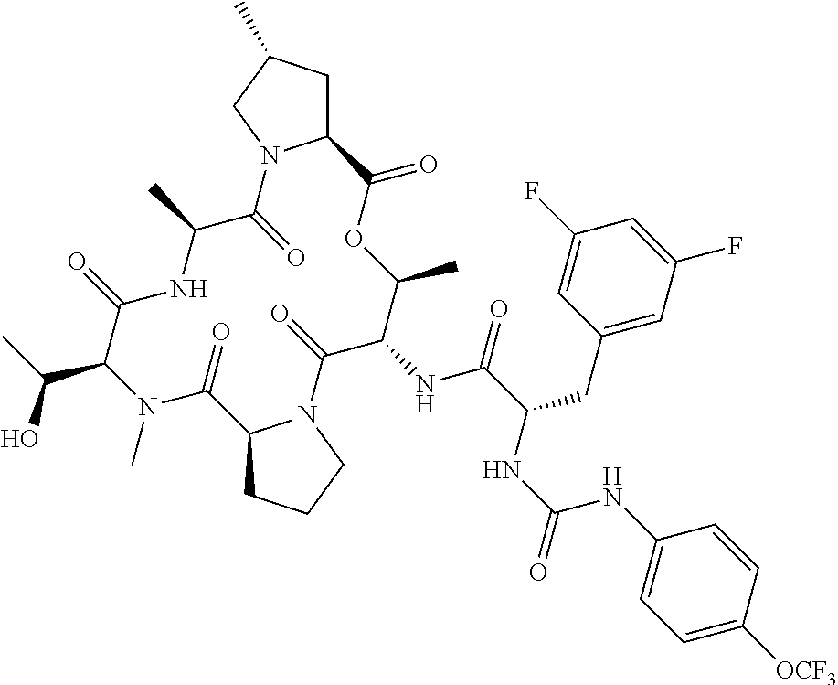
C12CCCN1C(=O)C(NC(=O)C(CC1=CC(F)=CC(F)=C1)NC(NC1=CC=C([OCF3])C=C1)=O)C(C)OC(=O)C1CC(C)CN1C(=O)C(C)NC(=O)C(C(O)C)N(C)C2=O
